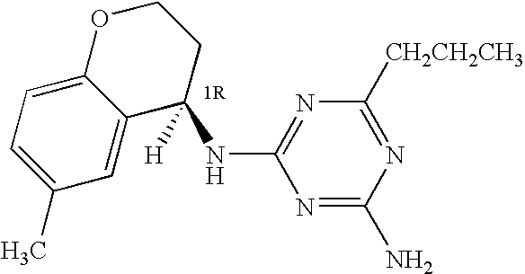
N1=C(N)N=C([CH2CH2CH3])N=C1NC1([H])CCOC2=CC=C(C)C=C12
